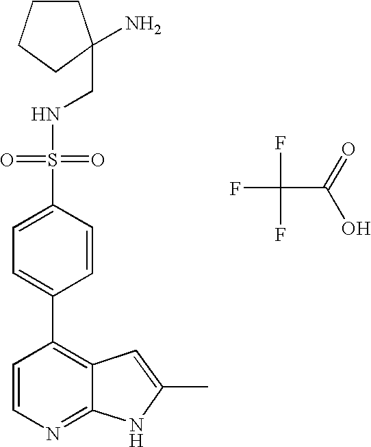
FC(F)(C(=O)O)F.N(S(C1=CC=C(C2=C3C(=NC=C2)NC(C)=C3)C=C1)(=O)=O)CC1(N)CCCC1
